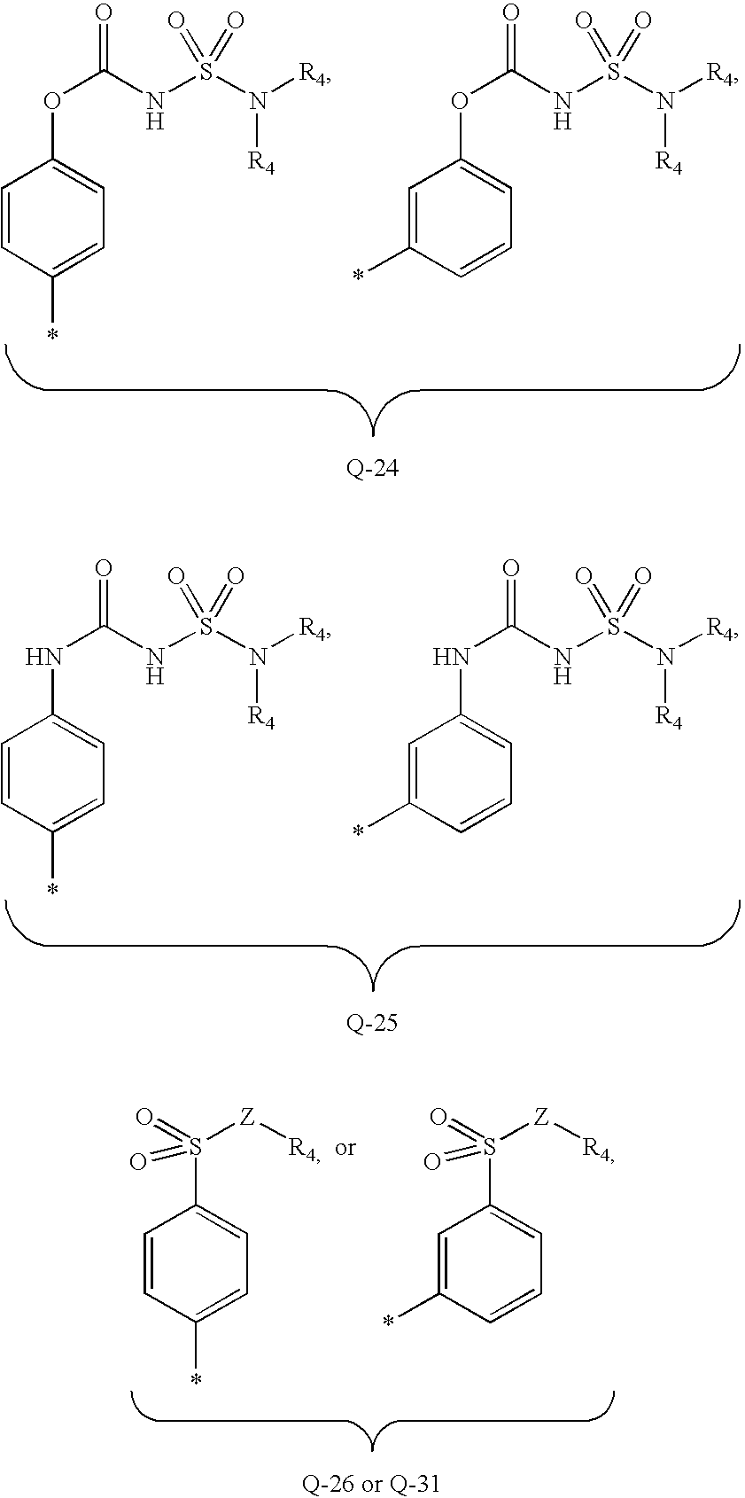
C1=CC(*)=CC=C1S([Z][R4])(=O)=O.C1=C(*)C=CC=C1S([Z][R4])(=O)=O.C1=CC(*)=CC=C1OC(NS(N([R4])[R4])(=O)=O)=O.C1=C(*)C=CC=C1OC(NS(N([R4])[R4])(=O)=O)=O.C1=CC(*)=CC=C1NC(NS(N([R4])[R4])(=O)=O)=O.C1=C(*)C=CC=C1NC(NS(N([R4])[R4])(=O)=O)=O
